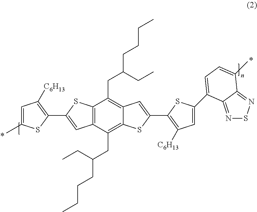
C12=C(C(CC(CCCC)CC)=C3C(=C1CC(CC)CCCC)C=C(C1=C([C6H13])C=C(C4=CC=C(C)C5=NSN=C54)S1)S3)C=C(C1=C([C6H13])C=C(C)S1)S2
